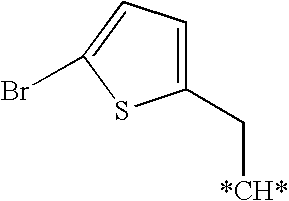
C1(C[*CH*])=CC=C(Br)S1
